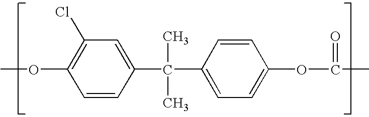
C1=CC(C(C2=CC=C(OC(=O)C)C=C2)(C)C)=CC(Cl)=C1OC
